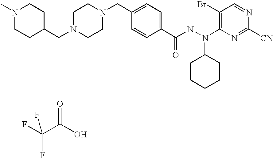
FC(C(O)=O)(F)F.C1N(CC2CCN(C)CC2)CCN(CC2=CC=C(C(NN(C3CCCCC3)C3=C(Br)C=NC([CN])=N3)=O)C=C2)C1
